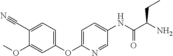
C1(C#N)=CC=C(OC2=CC=C(NC(C(N)CC)=O)C=N2)C=C1OC
